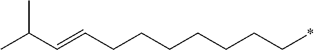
CC(C=CCCCCCCC*)C
